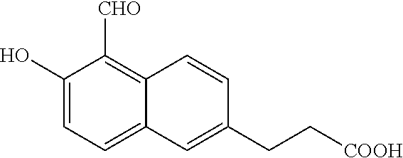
C1(O)=CC=C2C(=C1[CHO])C=CC(CC[COOH])=C2
